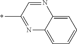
C1(C)=NC2=CC=CC=C2N=C1
